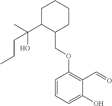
C1C(C(C)(O)CCC)C(COC2=C(C=O)C(O)=CC=C2)CCC1
